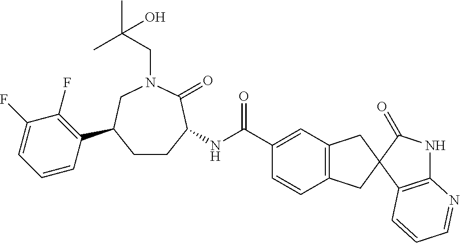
C1=CC2=C(C=C1C(NC1CCC(C3=C(F)C(F)=CC=C3)CN(CC(C)(O)C)C1=O)=O)CC1(C2)C2=C(NC1=O)N=CC=C2
